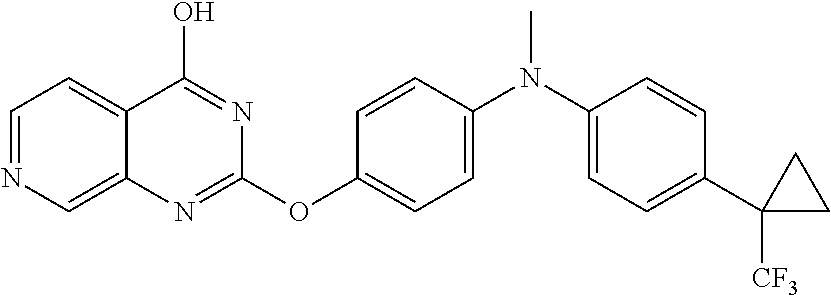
C1=NC=C2C(=C1)C(O)=NC(OC1=CC=C(N(C)C3=CC=C(C4([CF3])CC4)C=C3)C=C1)=N2
